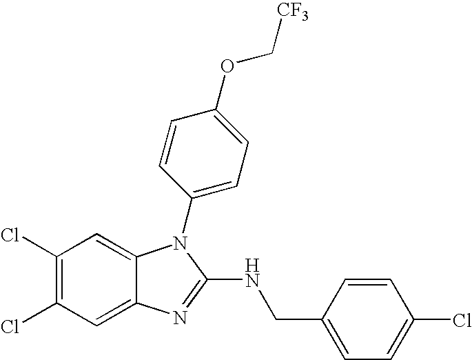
C1(Cl)=C(Cl)C=C2C(=C1)N(C1=CC=C(OC[CF3])C=C1)C(NCC1=CC=C(Cl)C=C1)=N2
